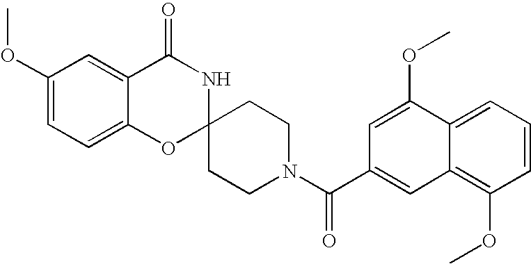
C1(OC)=CC=C2C(=C1)C(=O)NC1(O2)CCN(C(C2=CC3=C(OC)C=CC=C3C(OC)=C2)=O)CC1
